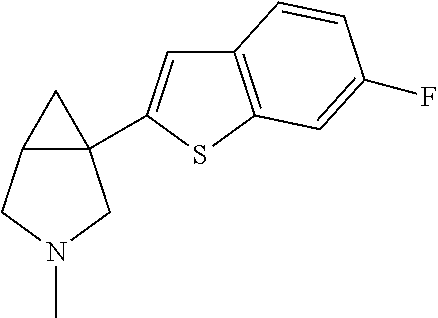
C12(C3=CC4=C(S3)C=C(F)C=C4)C(CN(C)C1)C2
